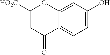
C12=CC(O)=CC=C1C(=O)CC([HO2C])O2
